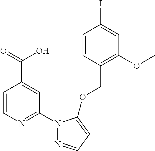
C1=CC(COC2=CC=NN2C2=NC=CC(C(=O)O)=C2)=C(OC)C=C1I
